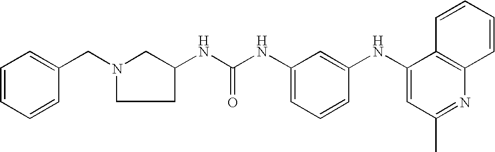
C1=CC=CC(CN2CC(NC(NC3=CC=CC(NC4=CC(C)=NC5=C4C=CC=C5)=C3)=O)CC2)=C1
